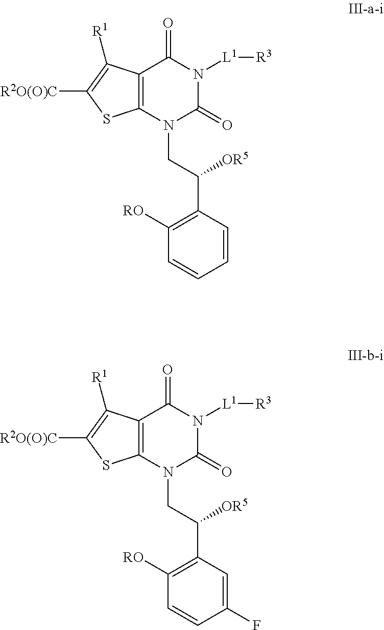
C12=C(N(CC([OR5])C3=C([RO])C=CC=C3)C(=O)N([L1][R3])C1=O)SC([R2O(O)C])=C2[R1].C12=C(N(CC([OR5])C3=C([RO])C=CC(F)=C3)C(=O)N([L1][R3])C1=O)SC([R2O(O)C])=C2[R1]
